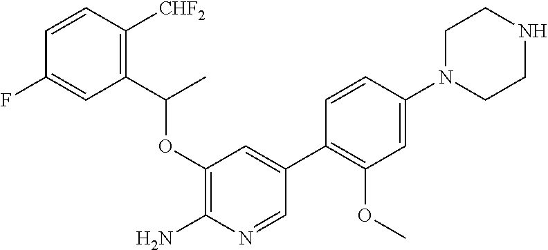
C1(OC(C2=C([CHF2])C=CC(F)=C2)C)=C(N)N=CC(C2=C(OC)C=C(N3CCNCC3)C=C2)=C1
